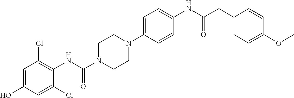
C1=C(O)C=C(Cl)C(NC(N2CCN(C3=CC=C(NC(=O)CC4=CC=C(OC)C=C4)C=C3)CC2)=O)=C1Cl
